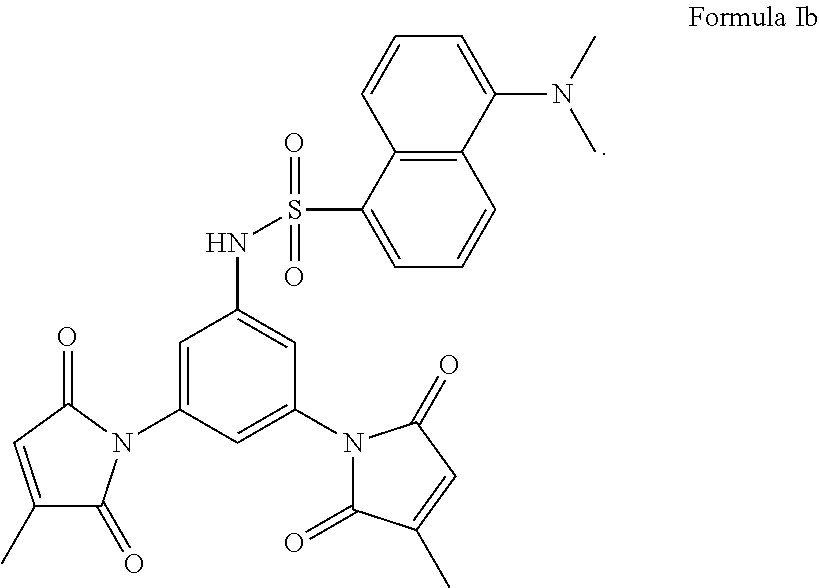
C1(C)=CC(=O)N(C2=CC(NS(=O)(=O)C3=CC=CC4=C3C=CC=C4N(C)C)=CC(N3C(=O)C(C)=CC3=O)=C2)C1=O
